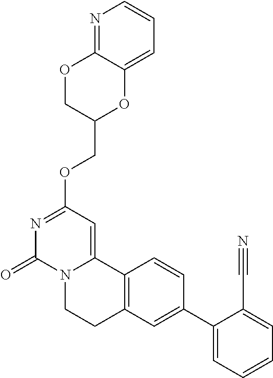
N1=C(OCC2OC3=CC=CN=C3OC2)C=C2N(C1=O)CCC1=C2C=CC(C2=CC=CC=C2C#N)=C1
